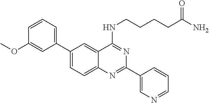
C1(C2=CC=CC(OC)=C2)=CC=C2C(=C1)C(NCCCCC(N)=O)=NC(C1=CN=CC=C1)=N2
